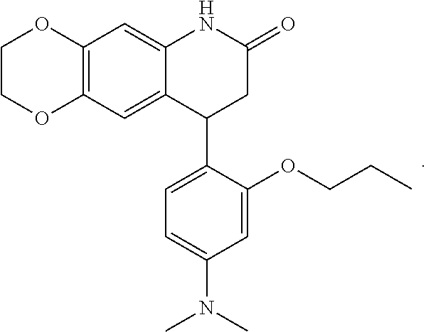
C12=C(C=C3C(=C1)NC(=O)CC3C1=CC=C(N(C)C)C=C1OCCC)OCCO2
